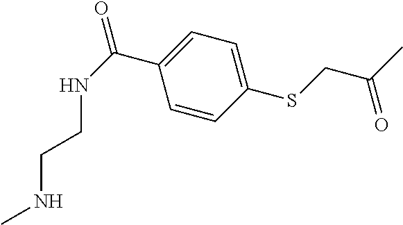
C1=C(C(NCCNC)=O)C=CC(SCC(C)=O)=C1
